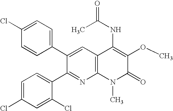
C1=CC(C2=CC3=C(N=C2C2=CC=C(Cl)C=C2Cl)N(C)C(=O)C(OC)=C3NC(=O)C)=CC=C1Cl
